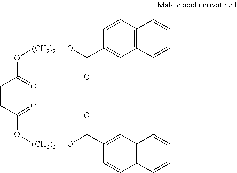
C(=CC(=O)O[(CH2)2]OC(=O)C1=CC2=C(C=CC=C2)C=C1)C(=O)O[(CH2)2]OC(=O)C1=CC2=C(C=C1)C=CC=C2
